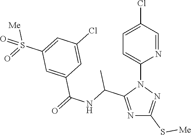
N1=C(C(NC(=O)C2=CC(S(=O)([Me])=O)=CC(Cl)=C2)C)N(C2=CC=C(Cl)C=N2)N=C1S[Me]
